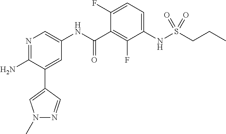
N1=C(N)C(C2=CN(C)N=C2)=CC(NC(C2=C(F)C(NS(CCC)(=O)=O)=CC=C2F)=O)=C1
